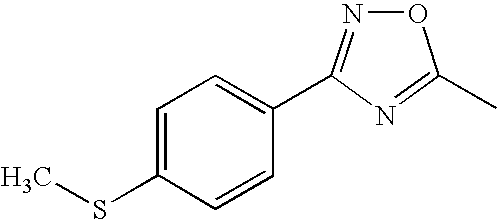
O1N=C(C2=CC=C(SC)C=C2)N=C1C
